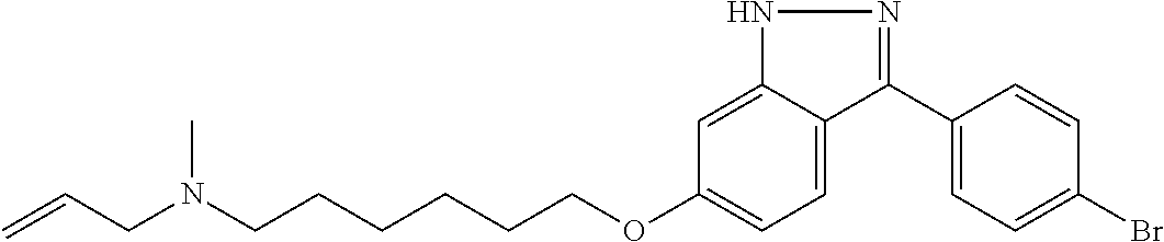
C1(C2=NNC3=CC(OCCCCCCN(CC=C)C)=CC=C23)=CC=C(Br)C=C1
